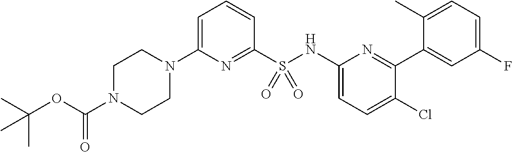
C1(S(NC2=CC=C(Cl)C(C3=CC(F)=CC=C3C)=N2)(=O)=O)=NC(N2CCN(C(OC(C)(C)C)=O)CC2)=CC=C1
